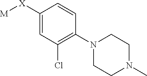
[M][X]C1=CC(Cl)=C(N2CCN(C)CC2)C=C1
